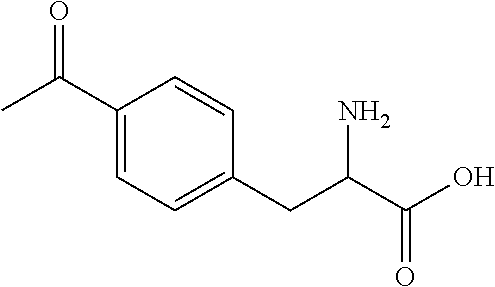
C1(C(C)=O)=CC=C(CC(C(O)=O)N)C=C1
